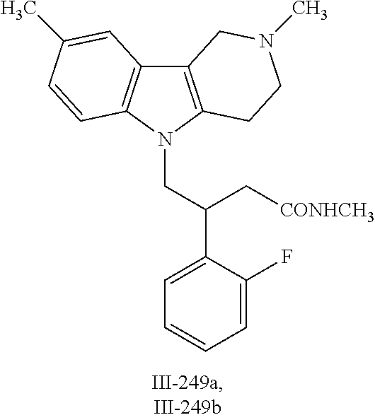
C12=C(N(CC(C3=CC=CC=C3F)C[CONHCH3])C3=C1C=C(C)C=C3)CCN(C)C2
